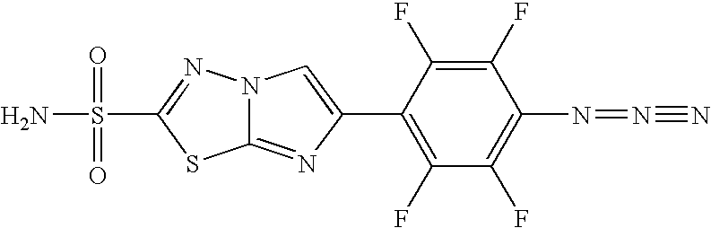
C12=NC(C3=C(F)C(F)=C(N=N#N)C(F)=C3F)=CN1N=C(S(=O)(=O)N)S2
